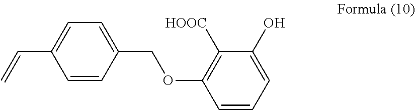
C1(OCC2=CC=C(C=C)C=C2)=C([HOOC])C(O)=CC=C1
